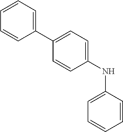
C1(C2=CC=C(NC3=CC=CC=C3)C=C2)=CC=CC=C1
